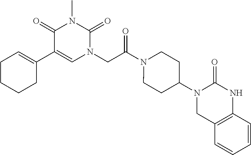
C1C(C2=CN(CC(N3CCC(N4CC5=C(NC4=O)C=CC=C5)CC3)=O)C(=O)N(C)C2=O)=CCCC1
